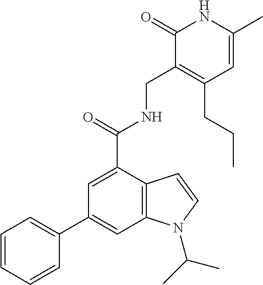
C1=C(C)NC(=O)C(CNC(C2=CC(C3=CC=CC=C3)=CC3=C2C=CN3C(C)C)=O)=C1CCC
